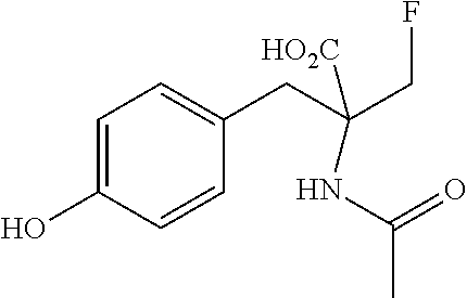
C1=CC(O)=CC=C1CC(CF)([HO2C])NC(=O)C
